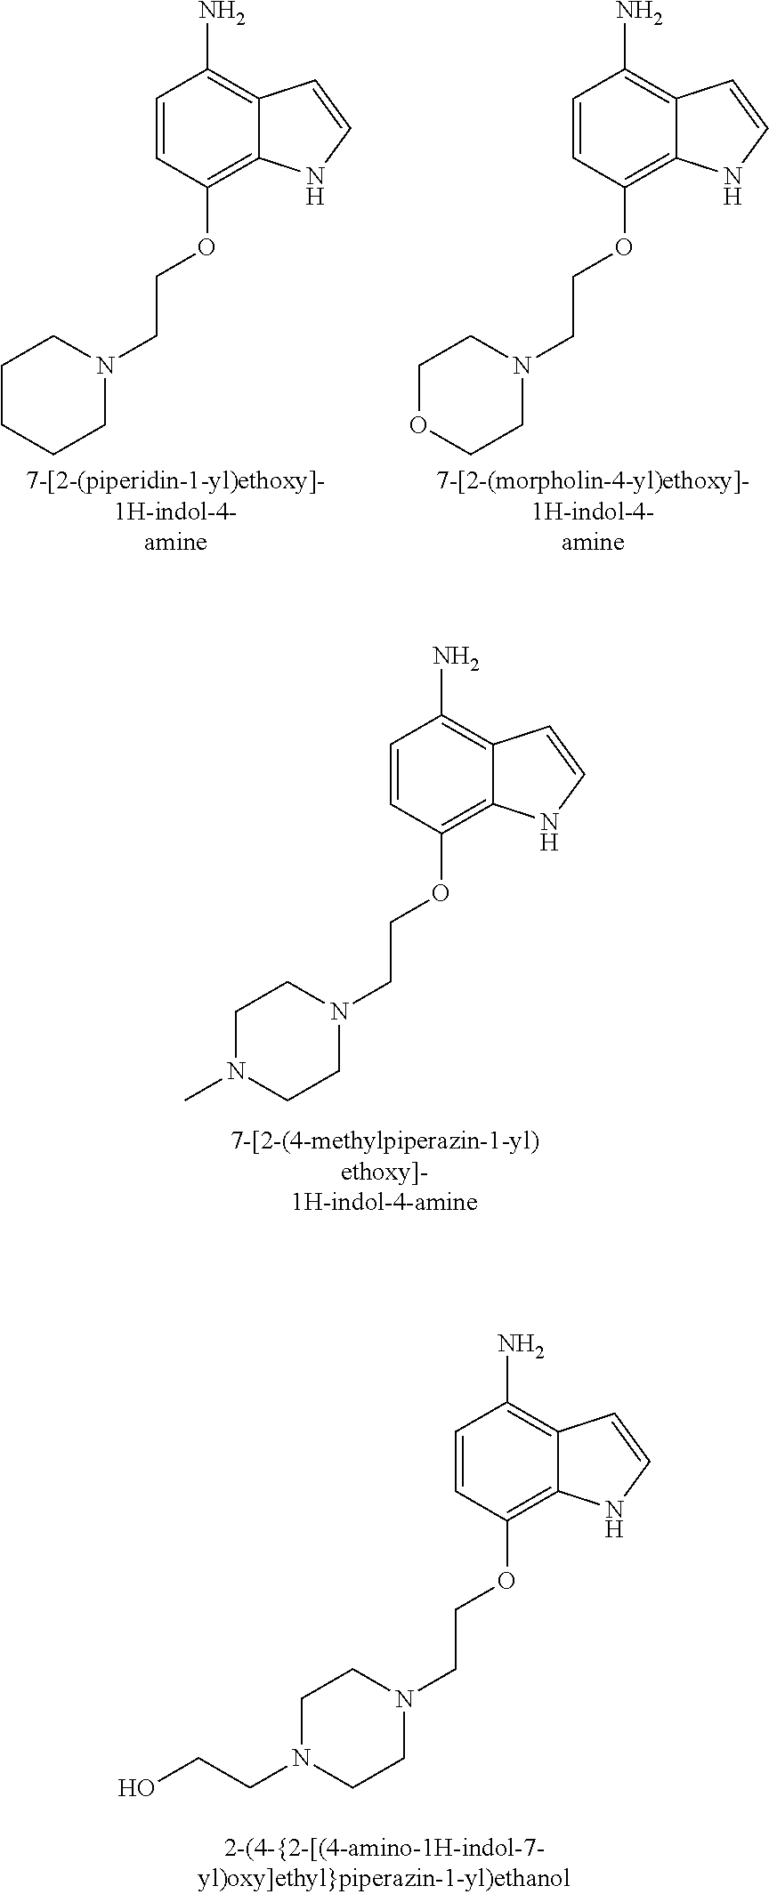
C1=CC(OCCN2CCN(C)CC2)=C2C(=C1N)C=CN2.C1=CC(OCCN2CCCCC2)=C2C(=C1N)C=CN2.C1=CC(OCCN2CCOCC2)=C2C(=C1N)C=CN2.C1=CC(OCCN2CCN(CCO)CC2)=C2C(=C1N)C=CN2
